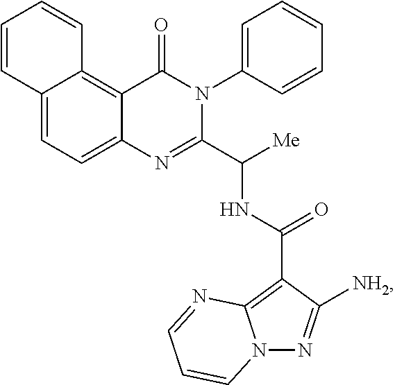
C12=CC=C3C(=C1C(=O)N(C1=CC=CC=C1)C(C([Me])NC(C1=C4N(N=C1[NH2])C=CC=N4)=O)=N2)C=CC=C3
